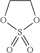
C1COS(=O)(=O)O1
